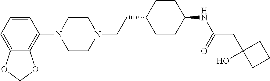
C1=CC=C2C(=C1N1CCN(CCC3CCC(NC(=O)CC4(O)CCC4)CC3)CC1)OCO2
